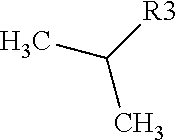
CC([R3])C
